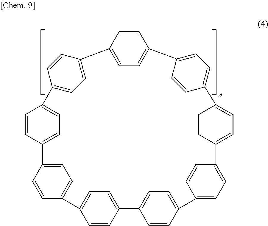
C1=CC2=CC=C1C1=CC=C(C=C1)C1=CC=C(C=C1)C1=CC=C(C3=CC=C(C=C3)C3=CC=C(C4=CC=C(C5=CC=C(C6=CC=C2C=C6)C=C5)C=C4)C=C3)C=C1
